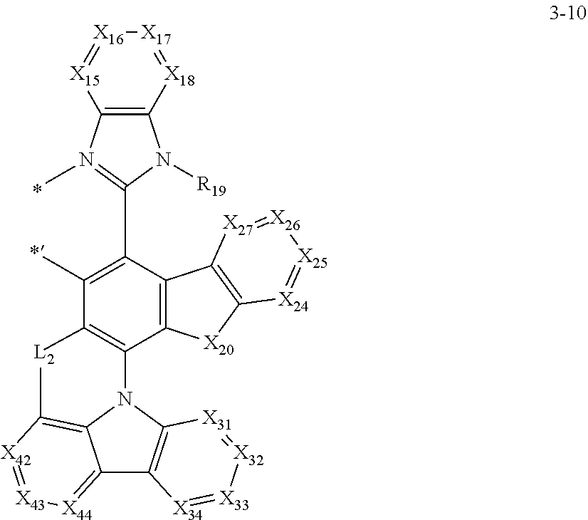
[X34]1=[X33][X32]=[X31]C2=C1C1=[X44][X43]=[X42]C3=C1N2C1=C(C(C)=C(C2=N(C)C4=C(N2[R19])[X18]=[X17][X16]=[X15]4)C2=C1[X20]C1=C2[X27]=[X26][X25]=[X24]1)[L2]3
